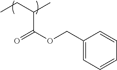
CCC(C)C(OCC1=CC=CC=C1)=O
